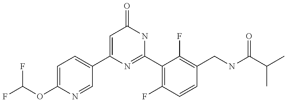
C1(C2=CC=C(OC(F)F)N=C2)=CC(=O)NC(C2=C(F)C=CC(CNC(C(C)C)=O)=C2F)=N1
